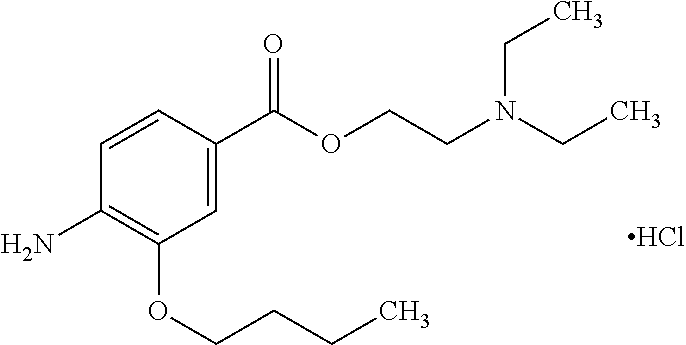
C1=C(C(OCCN(CC)CC)=O)C=CC(N)=C1OCCCC.Cl
